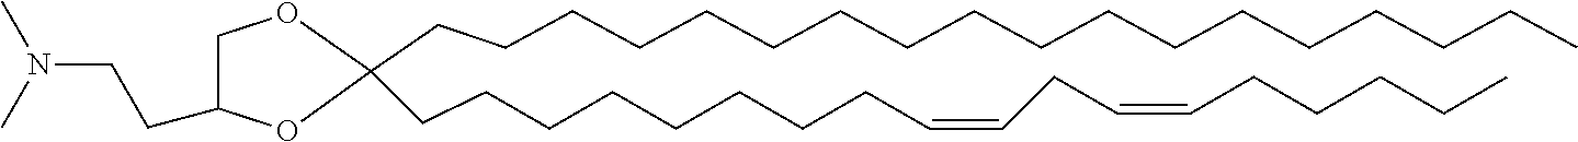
C1C(CCN(C)C)OC(CCCCCCCCCCCCCCCCCC)(CCCCCCCCC=CCC=CCCCCC)O1
